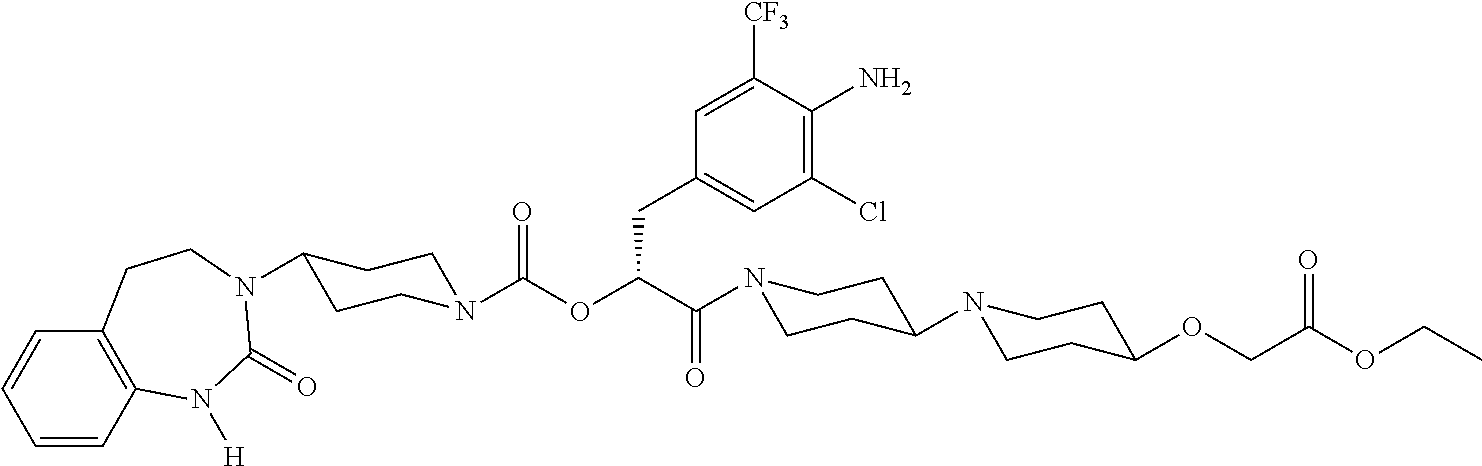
C1=CC2=C(C=C1)CCN(C1CCN(C(OC(C(=O)N3CCC(N4CCC(OCC(OCC)=O)CC4)CC3)CC3=CC(Cl)=C(N)C([CF3])=C3)=O)CC1)C(=O)N2[H]
